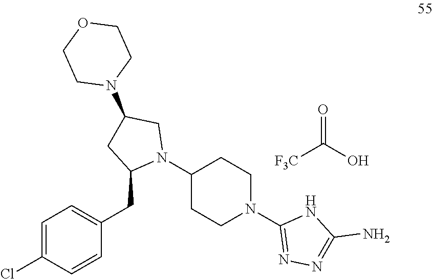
C(O)(=O)[F3C].N1(C2CCN(C3=NN=C(N)N3)CC2)CC(N2CCOCC2)CC1CC1=CC=C(Cl)C=C1
